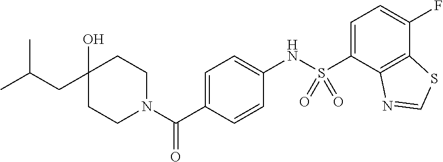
C1(O)(CC(C)C)CCN(C(C2=CC=C(NS(C3=CC=C(F)C4=C3N=CS4)(=O)=O)C=C2)=O)CC1
